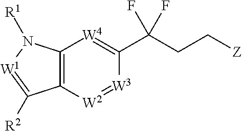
C12=C([W2]=[W3]C(C(CC[Z])(F)F)=[W4]1)C([R2])=[W1]N2[R1]
